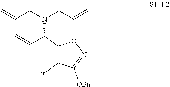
C1(C(N(CC=C)CC=C)C=C)=C(Br)C([OBn])=NO1
